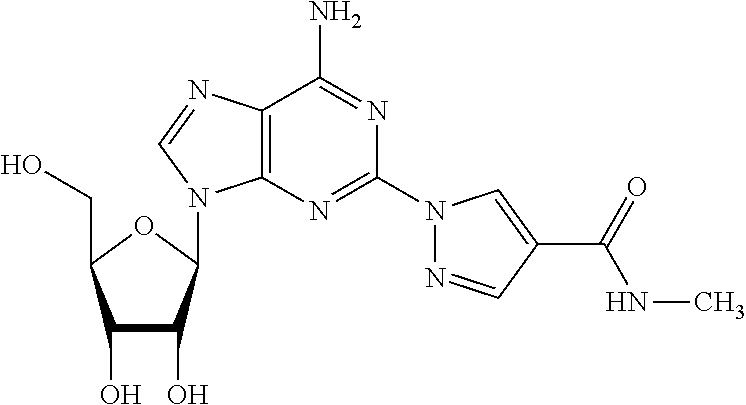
C12=C(N=C(N3N=CC(C(NC)=O)=C3)N=C1N)N(C1C(O)C(O)C(CO)O1)C=N2
